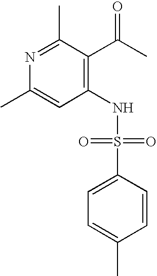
C1(NS(C2=CC=C(C)C=C2)(=O)=O)=C(C(C)=O)C(C)=NC(C)=C1
